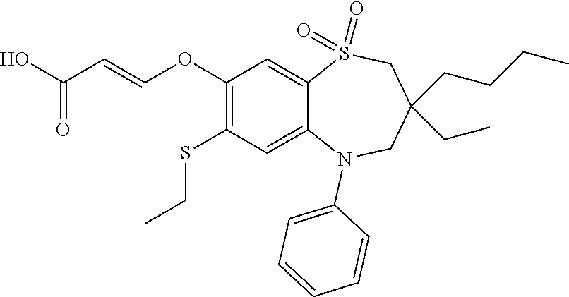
OC(=O)C=COC1=C(SCC)C=C2C(=C1)S(=O)(=O)CC(CC)(CCCC)CN2C1=CC=CC=C1
